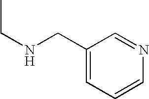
C1(CNCC)=CC=CN=C1
